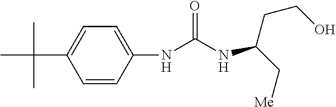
C1=CC(NC(=O)NC(CCO)C[Me])=CC=C1C(C)(C)C
